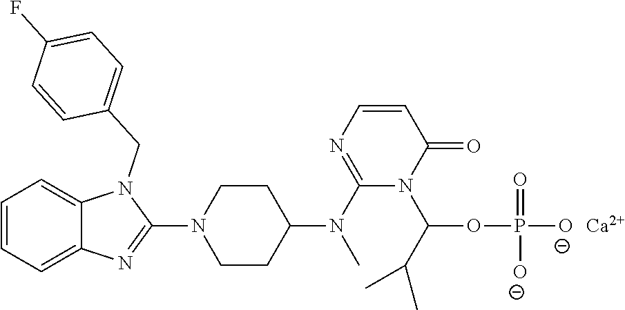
C1=CC=C2C(=C1)N(CC1=CC=C(F)C=C1)C(N1CCC(N(C3=NC=CC(=O)N3C(OP([O-])(=O)[O-])C(C)C)C)CC1)=N2.[Ca]
